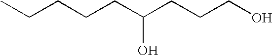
CCCCCC(CCCO)O
